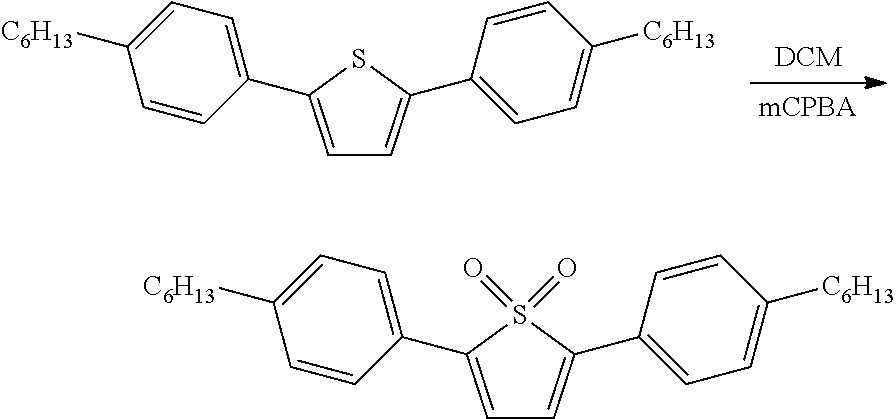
C1=C(C2=CC=C([C6H13])C=C2)SC(C2=CC=C([C6H13])C=C2)=C1.C1=C(C2=CC=C([C6H13])C=C2)S(=O)(=O)C(C2=CC=C([C6H13])C=C2)=C1
